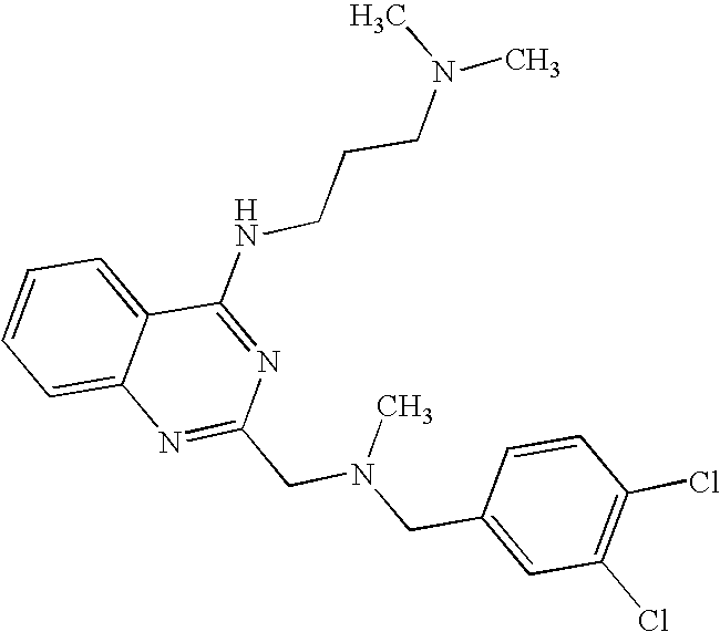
C1=CC=C2C(=C1)N=C(CN(CC1=CC(Cl)=C(Cl)C=C1)C)N=C2NCCCN(C)C
